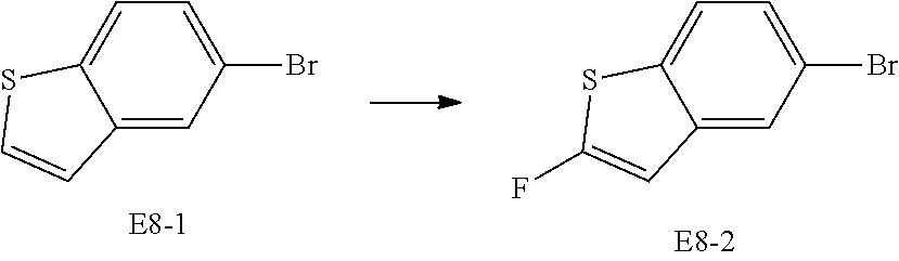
C12=CC(Br)=CC=C1SC=C2.C12=CC(Br)=CC=C1SC(F)=C2
